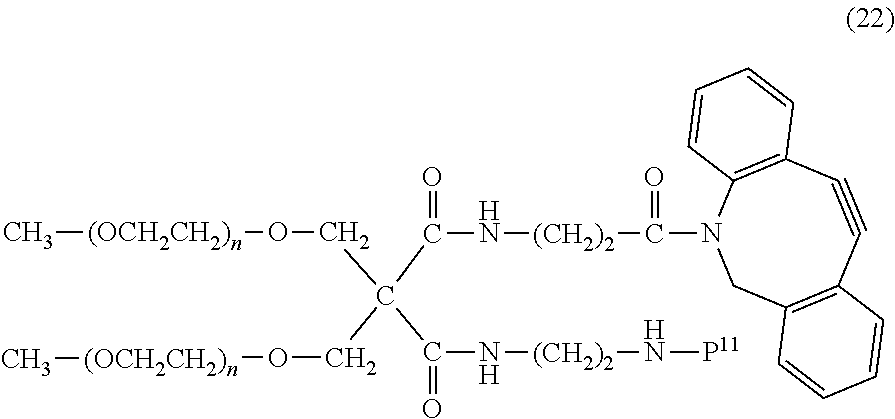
C[(OCH2CH2)n]OCC(CO[(OCH2CH2)n]C)(C(N[(CH2)2]C(N1CC2=C(C#CC3=C1C=CC=C3)C=CC=C2)=O)=O)C(=O)N[(CH2)2]N[P11]
